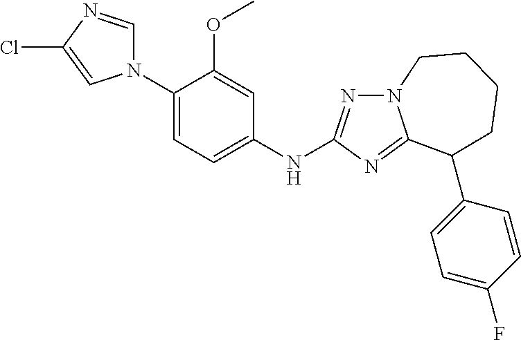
C1(N2C=NC(Cl)=C2)=CC=C(NC2=NN3C(=N2)C(C2=CC=C(F)C=C2)CCCC3)C=C1OC
